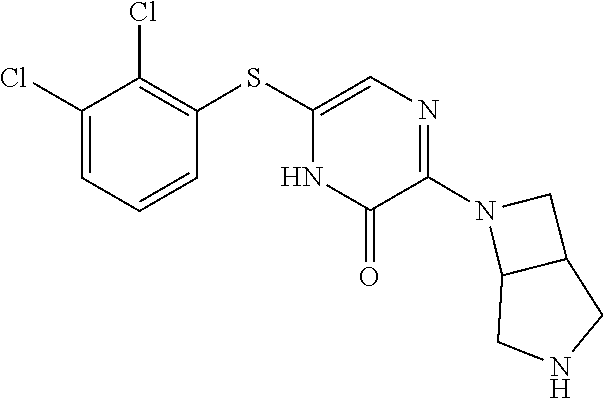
N1(C2=NC=C(SC3=C(Cl)C(Cl)=CC=C3)NC2=O)C2C(C1)CNC2
